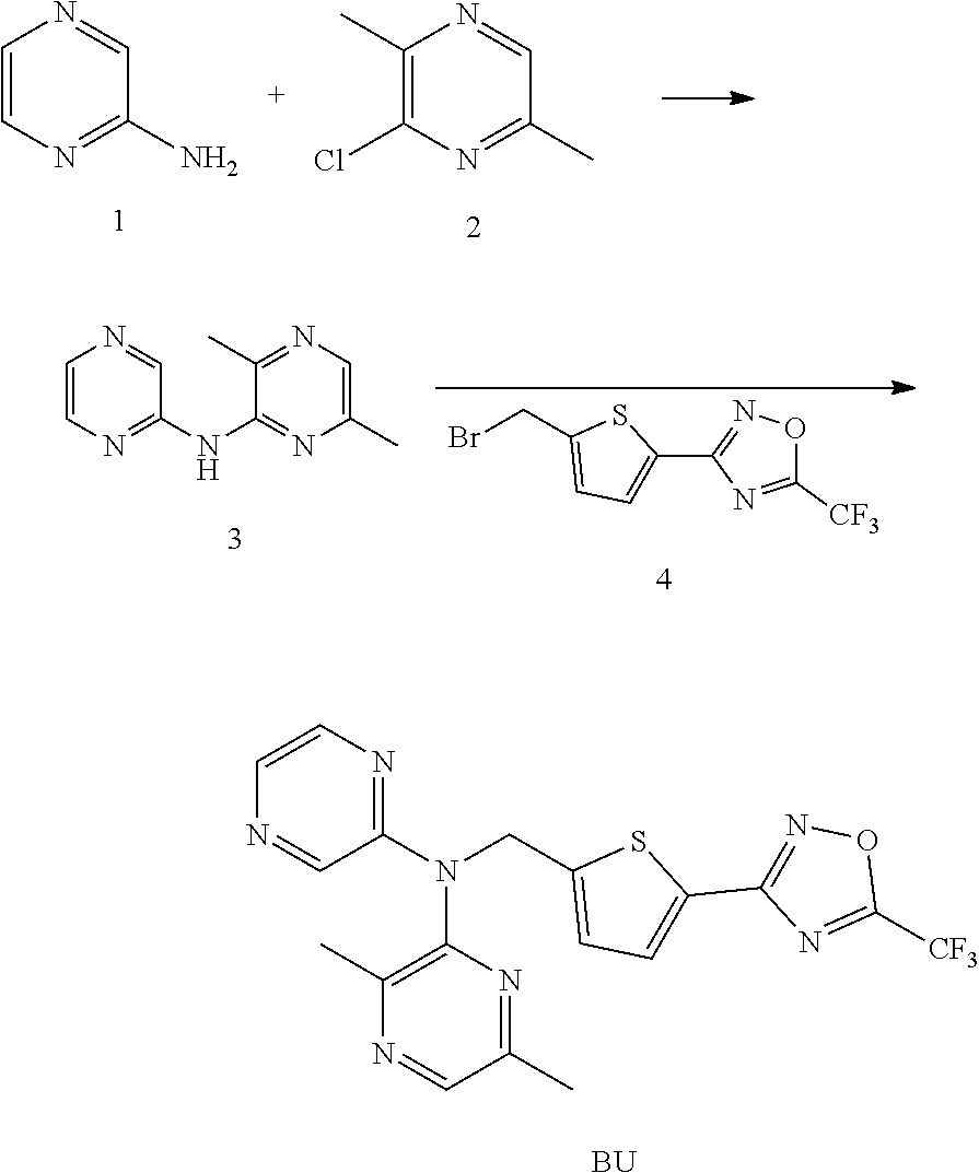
C1=CN=C(N)C=N1.C1(C)=C(Cl)N=C(C)C=N1.N1=CC(N(CC2=CC=C(C3=NOC([CF3])=N3)S2)C2=C(C)N=CC(C)=N2)=NC=C1.[BU].C1=CN=C(NC2=NC(C)=CN=C2C)C=N1.BrCC1=CC=C(C2=NOC([CF3])=N2)S1
